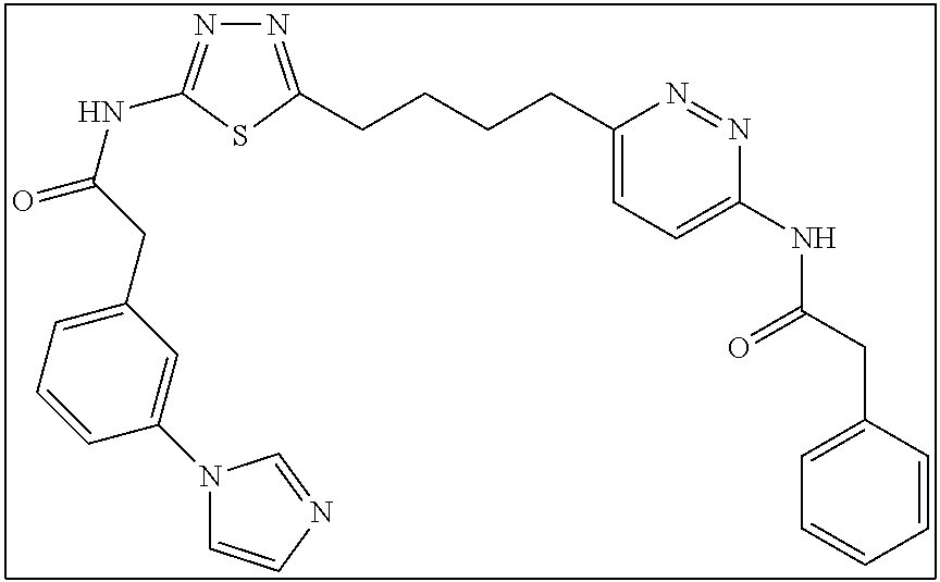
N1=C(CCCCC2=CC=C(NC(CC3=CC=CC=C3)=O)N=N2)SC(NC(=O)CC2=CC=CC(N3C=CN=C3)=C2)=N1
